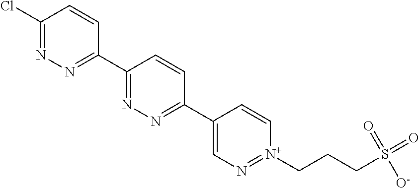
C1(Cl)=NN=C(C2=NN=C(C3=CN=[N+](CCCS(=O)([O-])=O)C=C3)C=C2)C=C1
